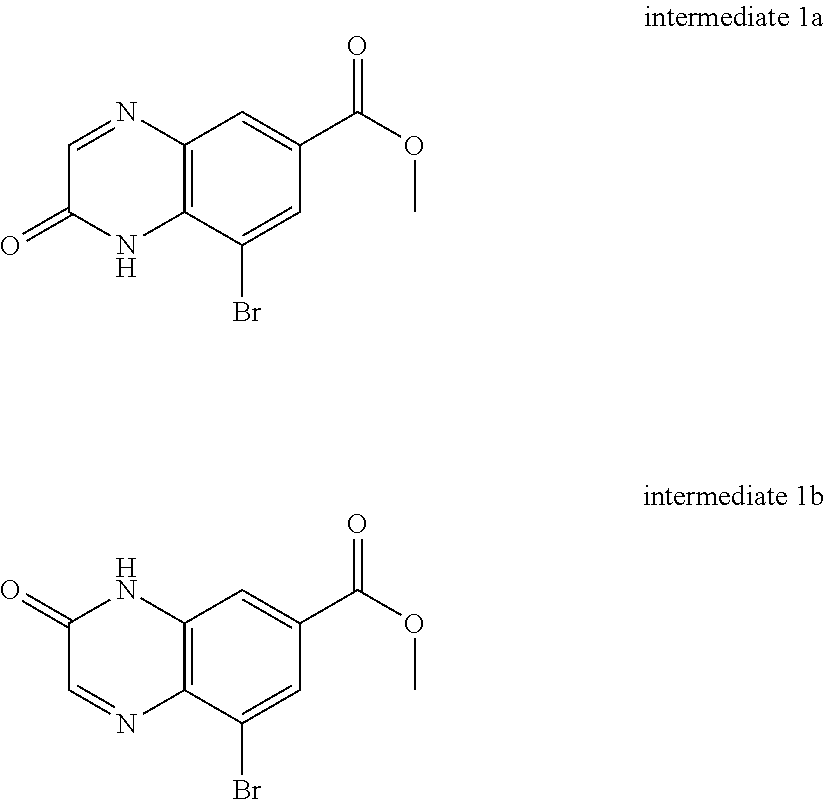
C12=C(C(Br)=CC(C(OC)=O)=C1)NC(=O)C=N2.C12=C(C(Br)=CC(C(OC)=O)=C1)N=CC(=O)N2
